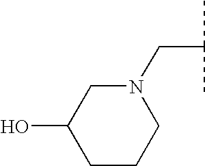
C(C(C)C)N1CC(O)CCC1
